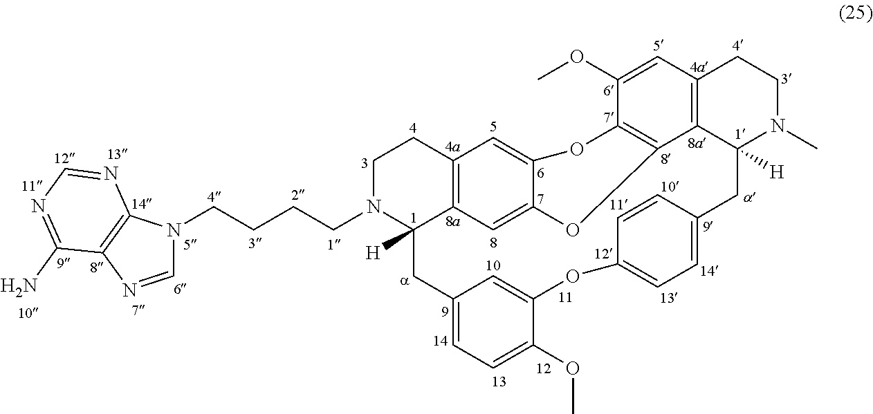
C1N(CCCCN2C=NC3=C2N=CN=C3N)C2([H])C3=C(C1)C=C1C(=C3)OC3=C(O1)C(OC)=CC1=C3C([H])(N(C)CC1)CC1=CC=C(OC3=CC(=CC=C3OC)C2)C=C1
